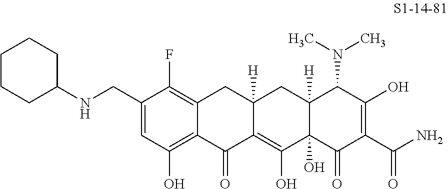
C1(CNC2CCCCC2)=CC(O)=C2C(=C1F)CC1([H])C(=C(O)C3(O)C([H])(C1)C(N(C)C)C(O)=C(C(N)=O)C3=O)C2=O
